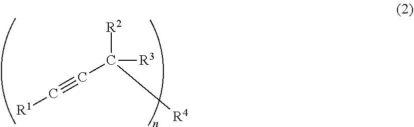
C(C([R2])([R3])[R4])#C[R1]
